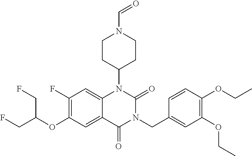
C1(F)=C(OC(CF)CF)C=C2C(=C1)N(C1CCN(C=O)CC1)C(=O)N(CC1=CC(OCC)=C(OCC)C=C1)C2=O
